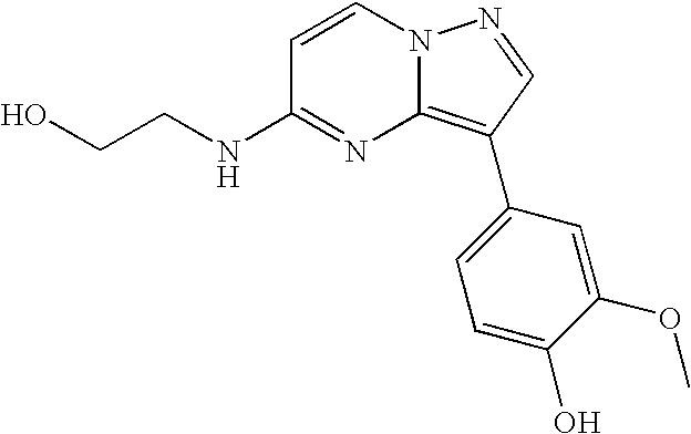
OCCNC1=NC2=C(C3=CC=C(O)C(OC)=C3)C=NN2C=C1
